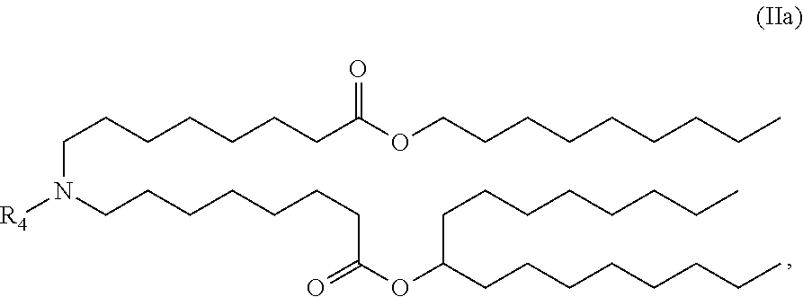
C(CCCCCCC(OCCCCCCCCC)=O)N(CCCCCCCC(OC(CCCCCCCC)CCCCCCCC)=O)[R4]
